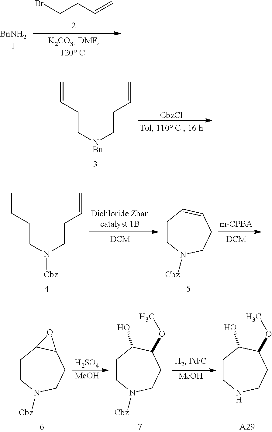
BrCCC=C.[BnNH21].C=CCC[NBn]CCC=C.[CbzCl].C=CCCN(CCC=C)[Cbz].C1CN([Cbz])CCC=C1.C1CN([Cbz])CCC2C1O2.C1CN([Cbz])CCC(OC)C1O.[H2SO4].[MeOH].[MeOH].C1CNCCC(OC)C1O.[A29]
